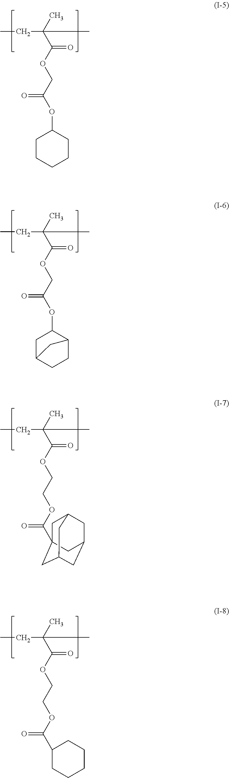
CCC(C)(C(=O)OCC(=O)OC1CCCCC1)C.CCC(C)(C(=O)OCC(=O)OC1CC2CCC1C2)C.CCC(C)(C(=O)OCCOC(=O)C12CC3CC(CC(C1)C3)C2)C.CCC(C)(C(=O)OCCOC(=O)C1CCCCC1)C
